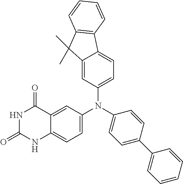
N1C(=O)NC2=CC=C(N(C3=CC=C4C(=C3)C(C)(C)C3=C4C=CC=C3)C3=CC=C(C4=CC=CC=C4)C=C3)C=C2C1=O
